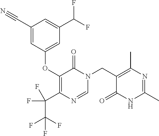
C1(C#N)=CC(OC2=C(C(C(F)(F)F)(F)F)N=CN(CC3=C(C)N=C(C)NC3=O)C2=O)=CC(C(F)F)=C1
